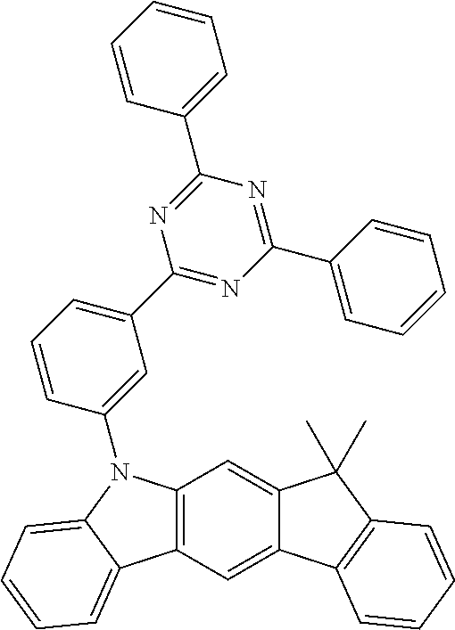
C12=C(C=C3C(=C1)C(C)(C)C1=C3C=CC=C1)C1=CC=CC=C1N2C1=CC(C2=NC(C3=CC=CC=C3)=NC(C3=CC=CC=C3)=N2)=CC=C1
